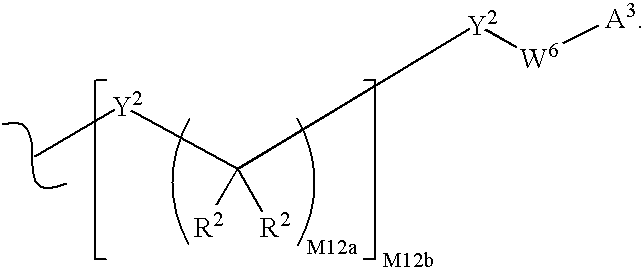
C([Y2][W6][A3])([R2])([R2])[Y2]C
